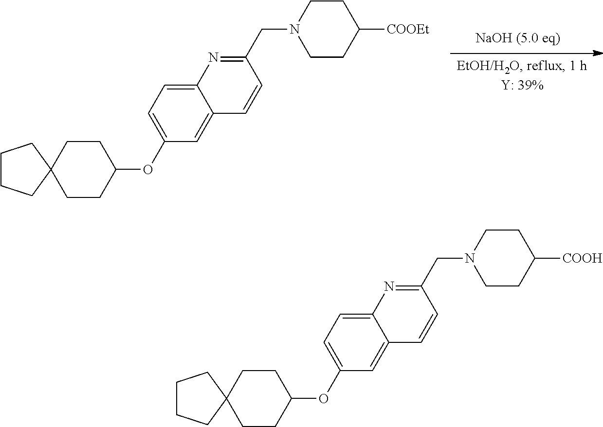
C1CN(CC2=NC3=CC=C(OC4CCC5(CC4)CCCC5)C=C3C=C2)CCC1[COOEt].C1CN(CC2=NC3=CC=C(OC4CCC5(CC4)CCCC5)C=C3C=C2)CCC1[COOH]
